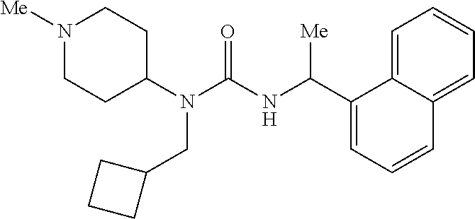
N1([Me])CCC(N(C(NC(C2=CC=CC3=CC=CC=C23)[Me])=O)CC2CCC2)CC1
